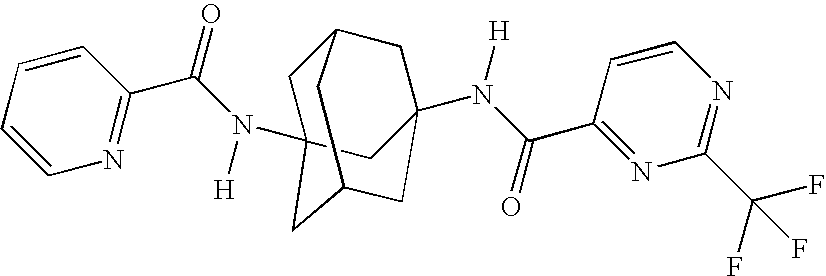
N(C(C1=NC=CC=C1)=O)([H])C12CC3CC(N(C(C4=NC(C(F)(F)F)=NC=C4)=O)[H])(CC(C1)C3)C2
